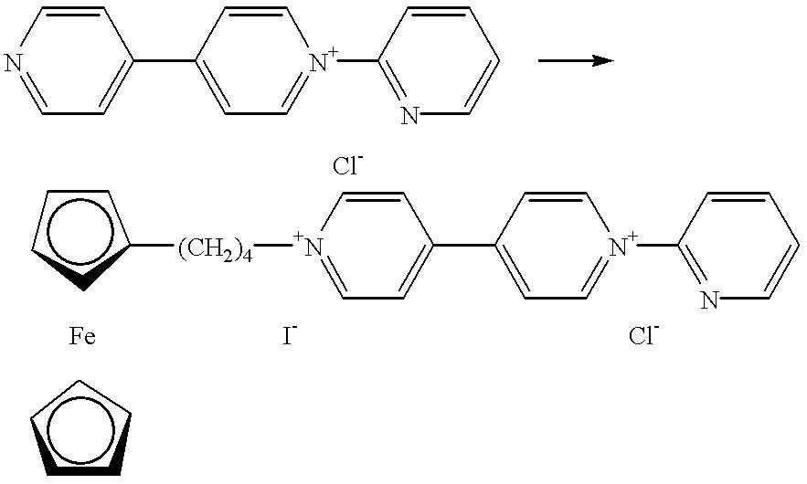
C1=CN=CC=C1C1=CC=[N+](C2=NC=CC=C2)C=C1.c1ccc([(CH2)4][N+]2=CC=C(C3=CC=[N+](C4=NC=CC=C4)C=C3)C=C2)c1.c1cccc1
